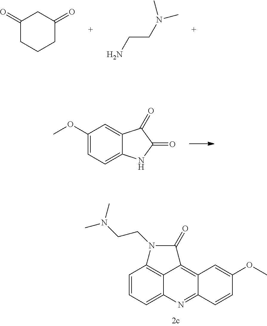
C1(=O)CCCC(=O)C1.NCCN(C)C.C1(OC)=CC=C2C(=C1)C(=O)C(=O)N2.C1=CC=C2C3=C1N(CCN(C)C)C(=O)C3=C1C(=N2)C=CC(OC)=C1
